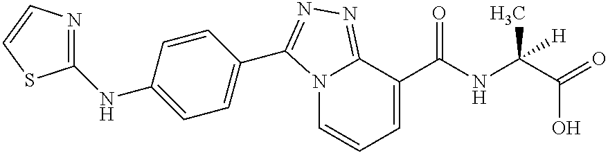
C1(NC2=CC=C(C3=NN=C4N3C=CC=C4C(=O)NC(C)(C(O)=O)[H])C=C2)=NC=CS1
